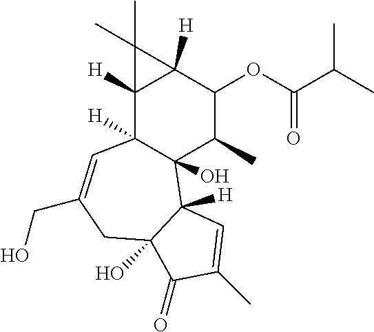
C1(C)C2(O)C([H])(C3([H])C([H])(C3(C)C)C1OC(C(C)C)=O)C=C(CO)CC1(O)C2([H])C=C(C)C1=O
